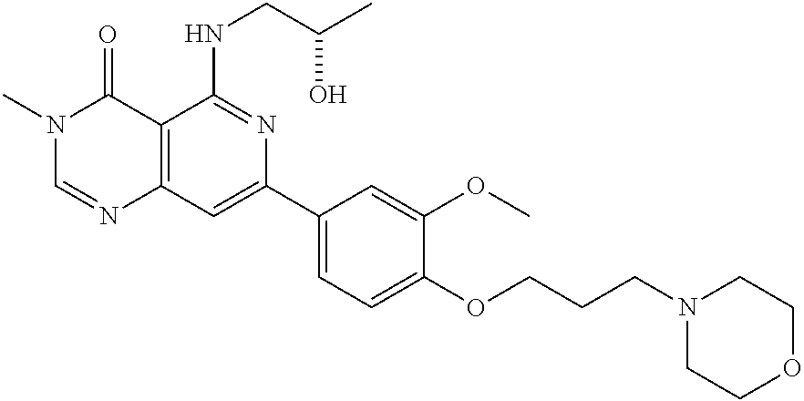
C12=C(C=C(C3=CC=C(OCCCN4CCOCC4)C(OC)=C3)N=C1NCC(C)O)N=CN(C)C2=O
